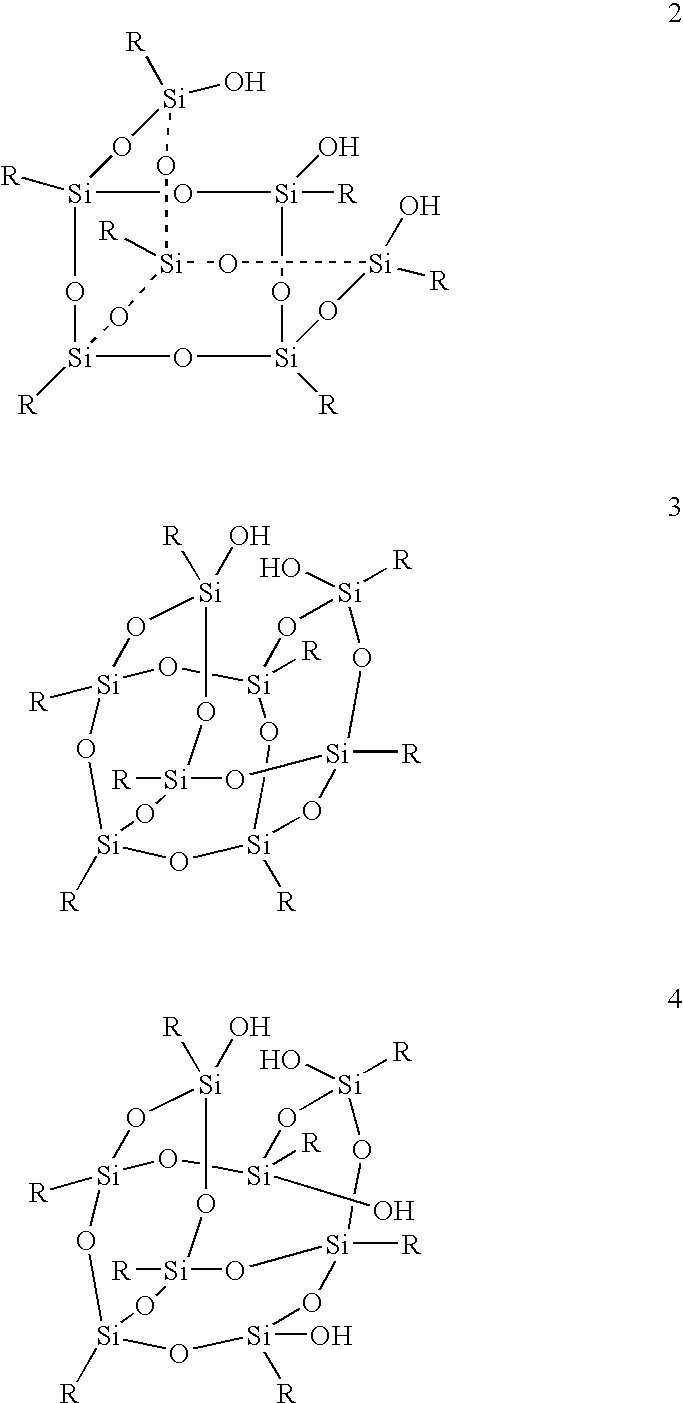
[Si]12([R])O[Si]3([R])O[Si]4([R])O[Si]([R])(O1)O[Si](O)([R])O[Si]([R])(O4)O[Si]([R])(O3)O[Si]([R])(O)O2.[Si]12([R])O[Si]3([R])O[Si]([R])(O[Si]([R])(O)O1)O[Si]([R])(O)O[Si]([R])(O3)O[Si](O)([R])O2.[Si]12([R])O[Si]3([R])O[Si]([R])(O)O[Si]([R])(O[Si](O)([R])O[Si]([R])(O)O1)O[Si]([R])(O3)O[Si]([R])(O)O2
